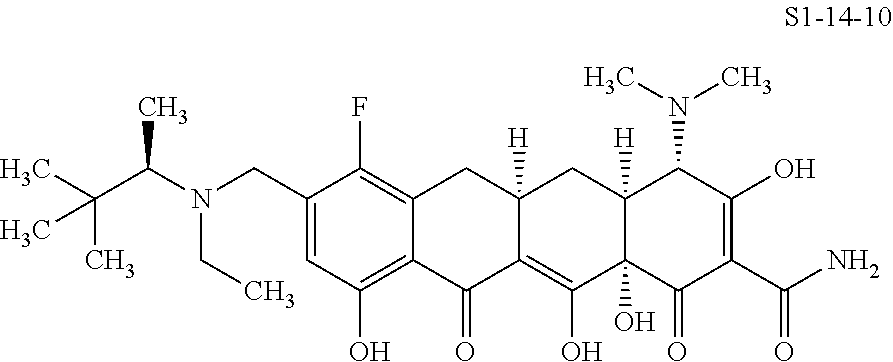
C1(CN(C(C(C)(C)C)C)CC)=CC(O)=C2C(=C1F)CC1([H])C(=C(O)C3(O)C([H])(C1)C(N(C)C)C(O)=C(C(N)=O)C3=O)C2=O
